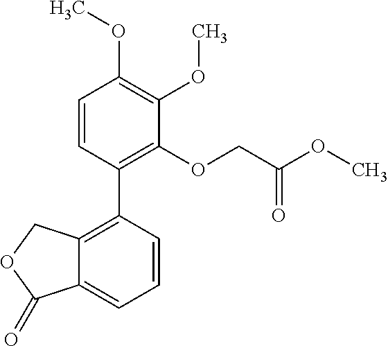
C12=C(C3=C(OCC(OC)=O)C(OC)=C(OC)C=C3)C=CC=C1C(=O)OC2
